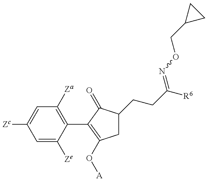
C1=C([Ze])C(C2=C(O[A])CC(CCC([R6])=NOCC3CC3)C2=O)=C([Za])C=C1[Zc]
